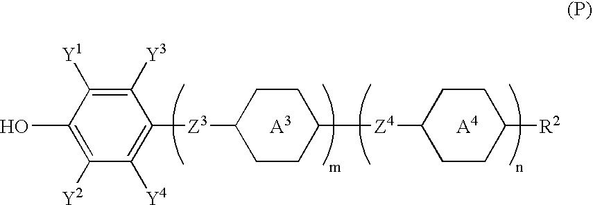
[A4].[A3].C1(O)=C([Y2])C([Y4])=C([Z3]C2CCC([Z4]C3CCC([R2])CC3)CC2)C([Y3])=C1[Y1]
